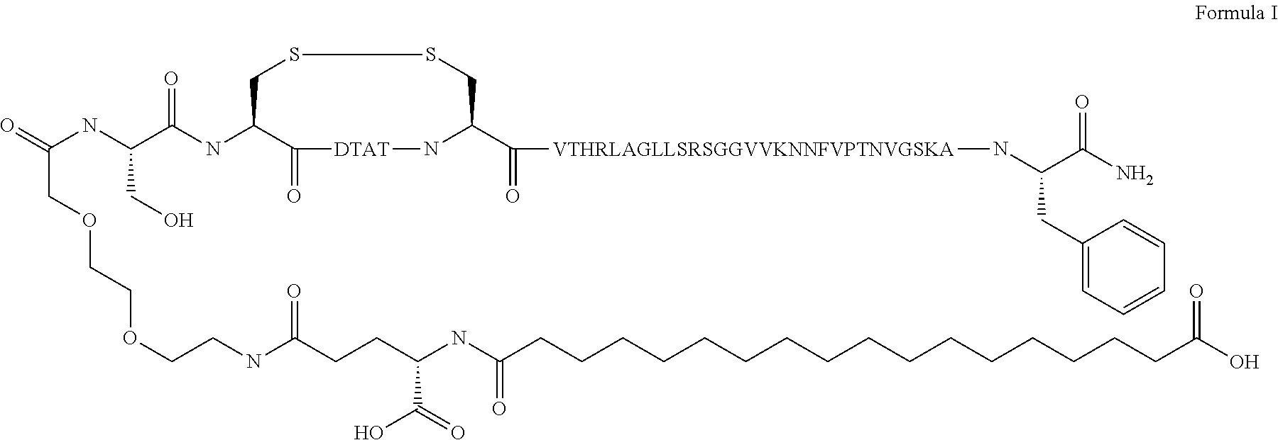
C(COCCOCCNC(=O)CCC(NC(CCCCCCCCCCCCCCCCC(O)=O)=O)C(O)=O)(NC(CO)C(NC1C(=O)[DTAT]NC(C(=O)[VTHRLAGLLSRSGGVVKNNFVPTNVGSKA]NC(CC2=CC=CC=C2)C(=O)N)CSSC1)=O)=O
